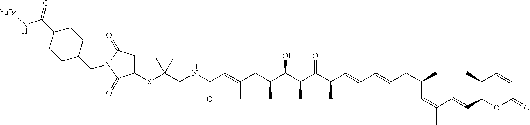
N(C(C=C(CC(C(C(C(C(C=C(C=CCC(C)C=C(C)C=CC1OC(=O)C=CC1C)C)C)=O)C)O)C)C)=O)CC(SC1CC(=O)N(CC2CCC(C(=O)N[huB4])CC2)C1=O)(C)C
